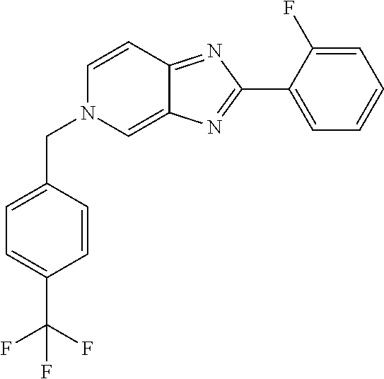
C1(C2=NC3=CN(CC4=CC=C(C(F)(F)F)C=C4)C=CC3=N2)=CC=CC=C1F
